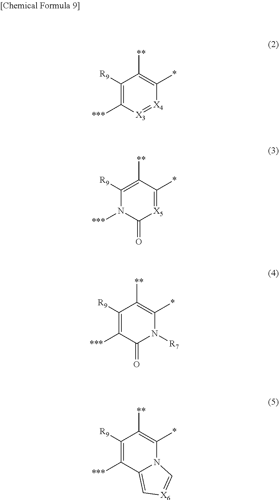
[R9]C1=C([***])[X3]=[X4]C(*)=C1[**].C1([**])=C([R9])N([***])C(=O)[X5]=C1*.C1(=O)C([***])=C([R9])C([**])=C(*)N1[R7].[X6]1=CN2C(=C1)C([***])=C([R9])C([**])=C2*
